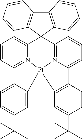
C12=CC=C(C(C)(C)C)C=C1[Pt]13N4=C2C=CC=C4C2(C4=N1C(=CC=C4)C1=C3C=C(C(C)(C)C)C=C1)C1=C(C3=C2C=CC=C3)C=CC=C1
